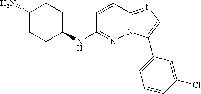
C1CC(N)CCC1NC1=NN2C(=NC=C2C2=CC=CC(Cl)=C2)C=C1
